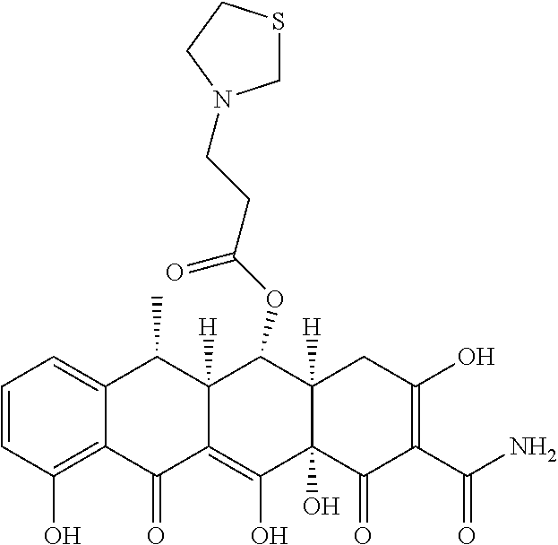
C1=CC(O)=C2C(=C1)C(C)C1([H])C(=C(O)C3(O)C([H])(C1OC(CCN1CSCC1)=O)CC(O)=C(C(N)=O)C3=O)C2=O
